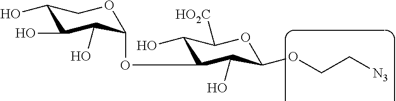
C1(O)C(O)C(O)C(OC2C(O)C([HO2C])OC(OCC[N3])C2O)OC1
